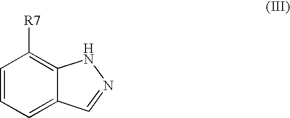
C1=CC=C2C(=C1[R7])NN=C2
